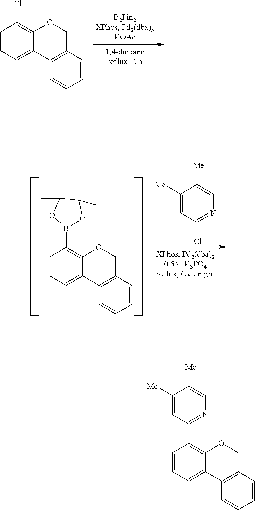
C1=CC=C2C(=C1B1OC(C)(C)C(C)(C)O1)OCC1=C2C=CC=C1.ClC1=NC=C([Me])C([Me])=C1.C1=CC=C2C(=C1Cl)OCC1=C2C=CC=C1.C1=CC=C2C(=C1C1=NC=C([Me])C([Me])=C1)OCC1=C2C=CC=C1
